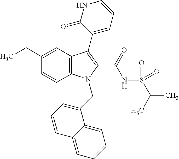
C1(CC)=CC2=C(C=C1)N(CC1=CC=CC3=CC=CC=C13)C(C(NS(C(C)C)(=O)=O)=O)=C2C1=CC=CNC1=O
